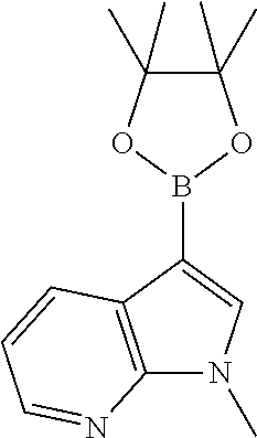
C1(C)(C)C(C)(C)OB(C2=CN(C)C3=C2C=CC=N3)O1
